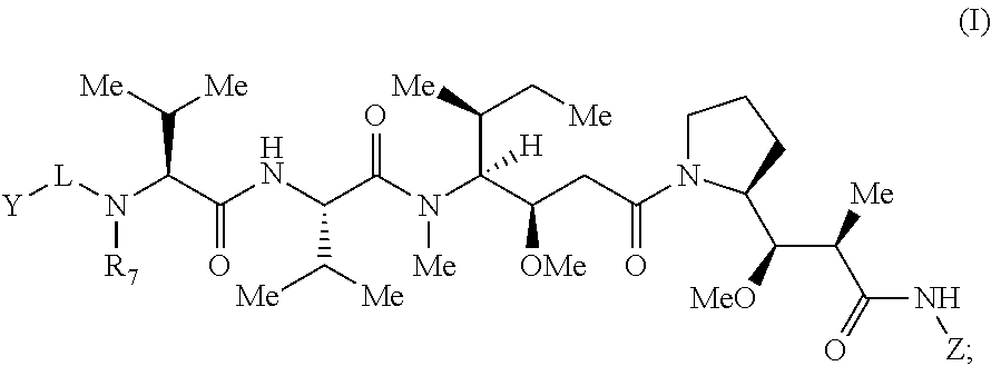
[Y][L]N(C(C(NC(C(N(C(C(CC(N1CCCC1C(C(C(N[Z])=O)[Me])[MeO])=O)[OMe])(C([Me])C[Me])[H])[Me])=O)C([Me])[Me])=O)C([Me])[Me])[R7]
